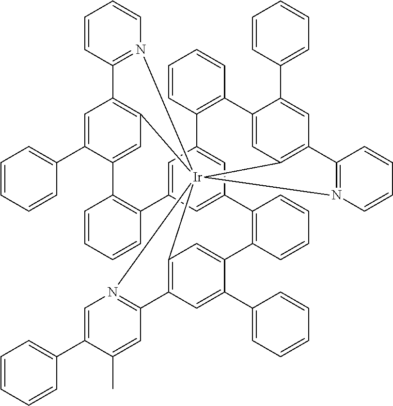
C1=CC2=N(C=C1)[Ir]1345C6=C2C=C(C2=CC=CC=C2)C(=C6)C2=C(C=CC=C2)C2=CC(=CC(=C2)C2=C(C=CC=C2)C2=CC1=C(C=C2C1=CC=CC=C1)C1=N3C=C(C2=CC=CC=C2)C(C)=C1)C1=C(C=CC=C1)C1=CC4=C(C=C1C1=CC=CC=C1)C1=N5C=CC=C1
